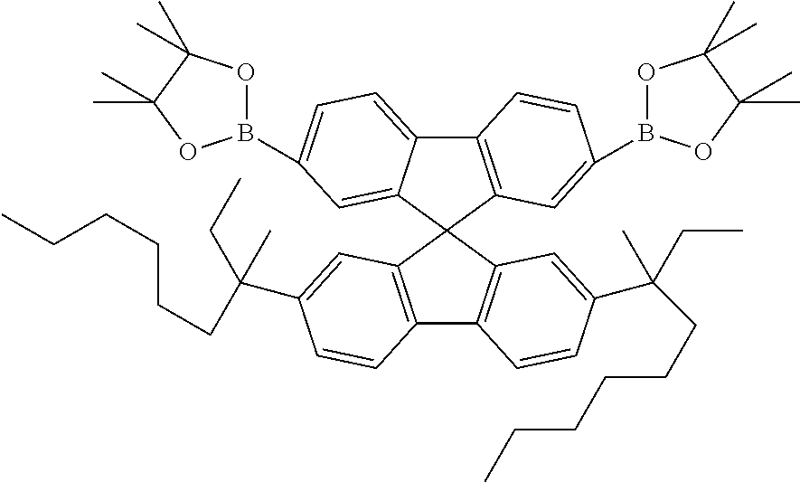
C1(C(CC)(C)CCCCCC)=CC2=C(C=C1)C1=C(C=C(C(CCCCCC)(CC)C)C=C1)C21C2=C(C3=CC=C(B4OC(C)(C)C(C)(C)O4)C=C13)C=CC(B1OC(C)(C)C(C)(C)O1)=C2
